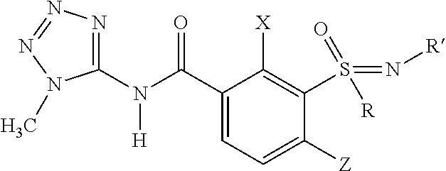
C1(N(C(C2=CC=C([Z])C(S(=N[R])([R])=O)=C2[X])=O)[H])=NN=NN1C
